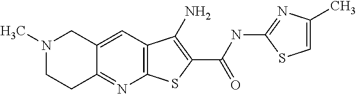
C12=C(C=C3C(=N1)CCN(C)C3)C(N)=C(C(NC1=NC(C)=CS1)=O)S2
